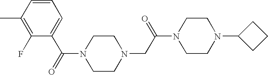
C1CN(C2CCC2)CCN1C(CN1CCN(C(=O)C2=CC=CC(C)=C2F)CC1)=O
